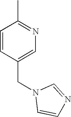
CC1=NC=C(CN2C=CN=C2)C=C1
